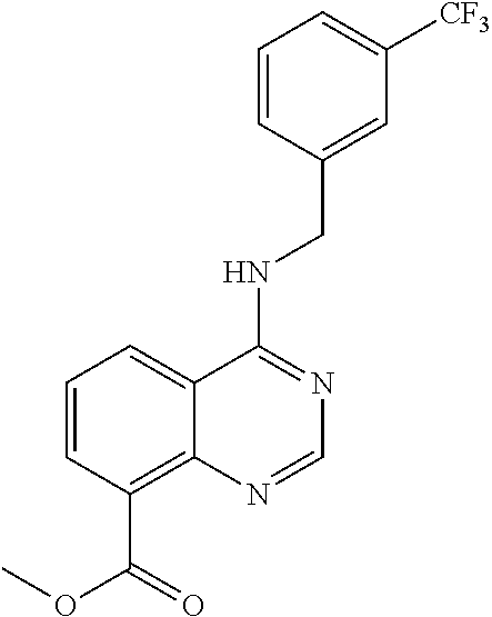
C1([CF3])=CC=CC(CNC2=NC=NC3=C(C(OC)=O)C=CC=C23)=C1
